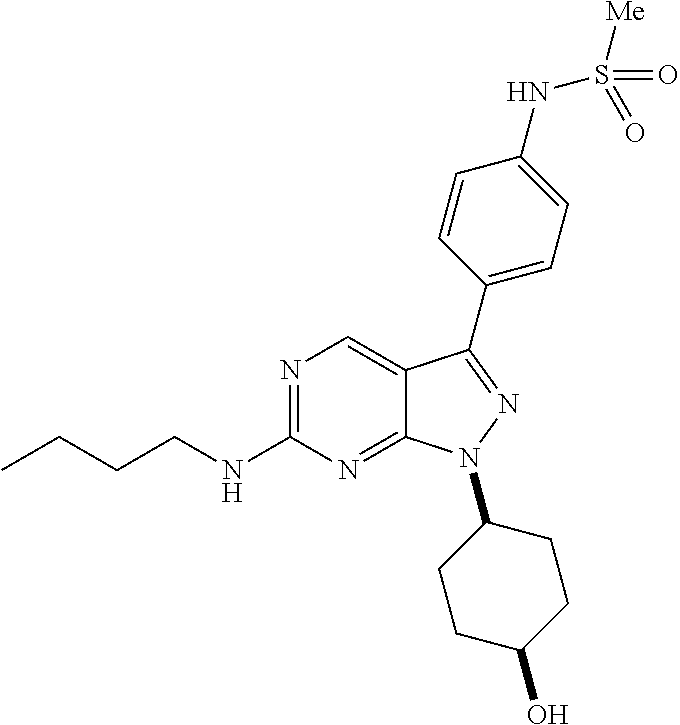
N1=C(NCCCC)N=C2C(=C1)C(C1=CC=C(NS([Me])(=O)=O)C=C1)=NN2C1CCC(O)CC1
